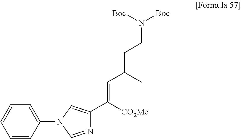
C1=CC(N2C=NC(C([CO2Me])=CC(CCN([Boc])[Boc])C)=C2)=CC=C1
